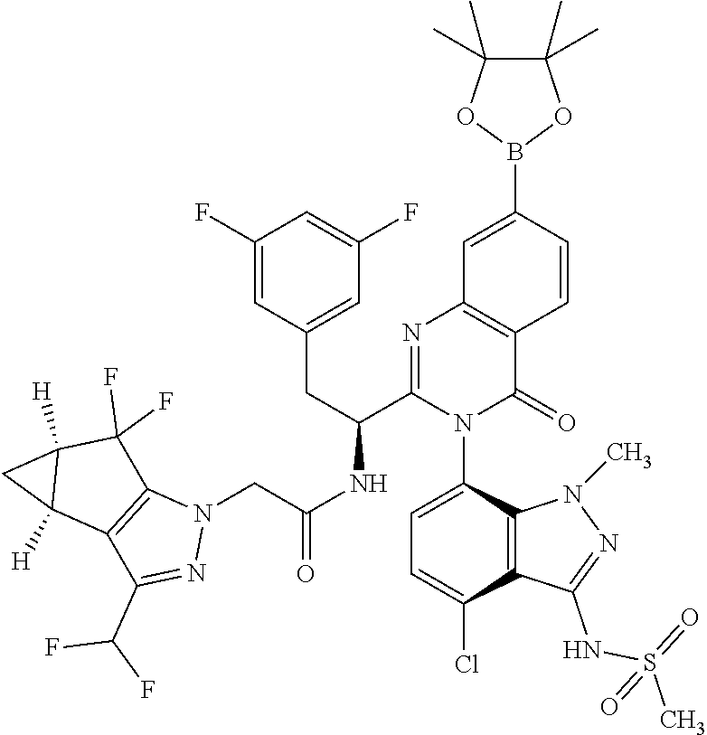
C1=C(N2C(=O)C3=C(N=C2C(NC(CN2C4=C(C(C(F)F)=N2)C2([H])C([H])(C4(F)F)C2)=O)CC2=CC(F)=CC(F)=C2)C=C(B2OC(C)(C)C(C)(C)O2)C=C3)C2=C(C(Cl)=C1)C(NS(C)(=O)=O)=NN2C
